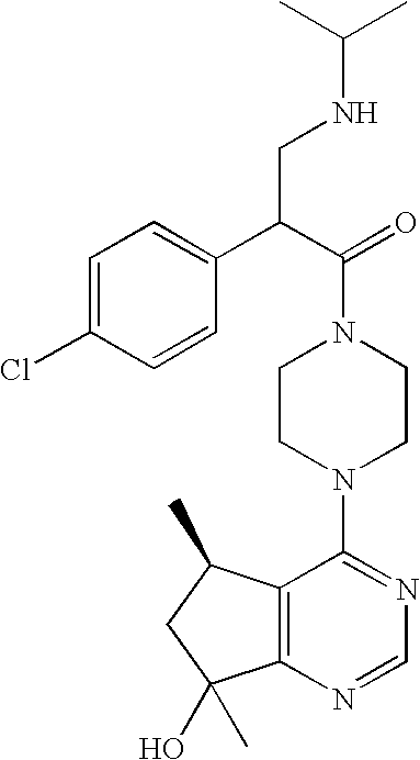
C12=C(N=CN=C1N1CCN(C(=O)C(C3=CC=C(Cl)C=C3)CNC(C)C)CC1)C(C)(O)CC2C
